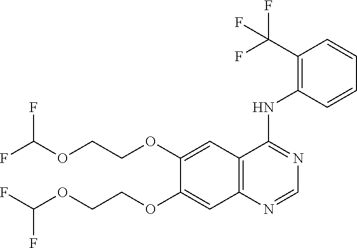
FC(OCCOC1=CC2=C(C=C1OCCOC(F)F)N=CN=C2NC1=C(C(F)(F)F)C=CC=C1)F
